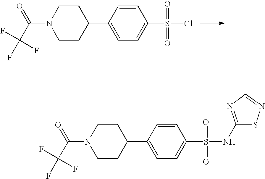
C1CN(C(C(F)(F)F)=O)CCC1C1=CC=C(S(Cl)(=O)=O)C=C1.C1CN(C(C(F)(F)F)=O)CCC1C1=CC=C(S(NC2=NC=NS2)(=O)=O)C=C1
